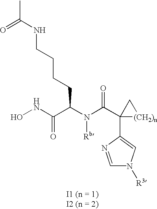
ONC(C(N(C(C1(C2=CN([R3])C=N2)[(CH2)n]C1)=O)[Rb])CCCCNC(C)=O)=O
